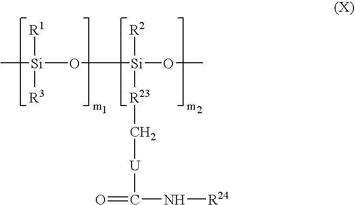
C[Si](O[Si](OC)([R2])[R23]C[U]C(=O)N[R24])([R1])[R3]
